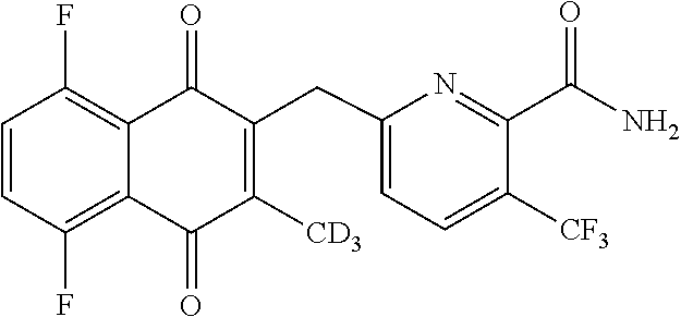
C1=CC(F)=C2C(=C1F)C(=O)C(CC1=CC=C([CF3])C(C(N)=O)=N1)=C([CD3])C2=O
